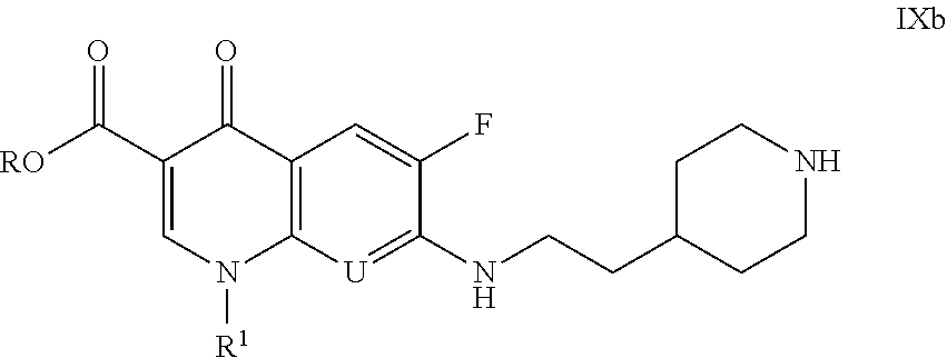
C12=C([U]=C(NCCC3CCNCC3)C(F)=C1)N([R1])C=C(C([RO])=O)C2=O
